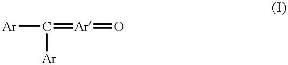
[Ar]C([Ar])=[Ar]=O
